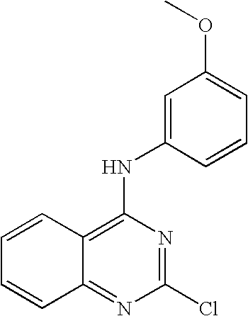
N(C1=C2C(=NC(Cl)=N1)C=CC=C2)C1=CC(OC)=CC=C1
